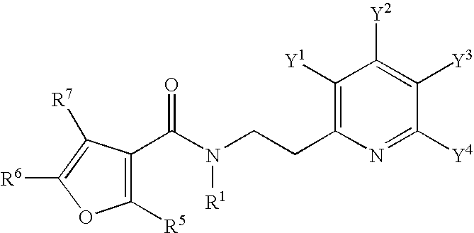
C1([R5])=C(C(=O)N([R1])CCC2=C([Y1])C([Y2])=C([Y3])C([Y4])=N2)C([R7])=C([R6])O1
